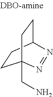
C1CC2CCC1(CN)N=N2
